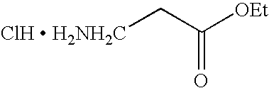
[ClH  H2NH2C]CC([OEt])=O
